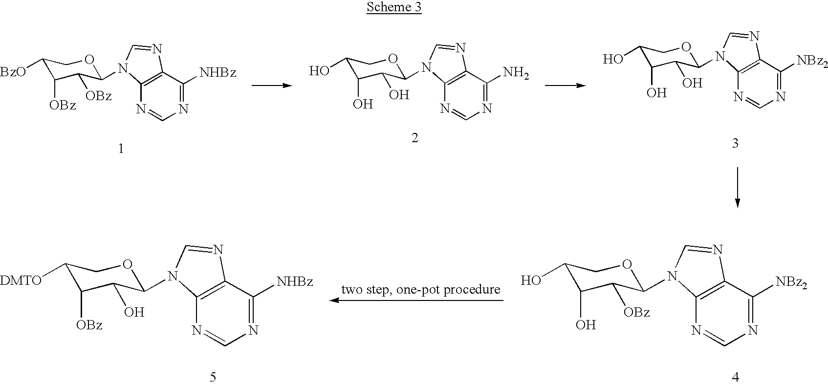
C1(O)C(O)C(O)C(N2C3=C(C([NBz2])=NC=N3)N=C2)OC1.C1([BzO])C([OBz])C([OBz])C(N2C3=C(C([NHBz])=NC=N3)N=C2)OC1.C1(O)C(O)C(O)C(N2C3=C(C(N)=NC=N3)N=C2)OC1.C1(O)C(O)C([OBz])C(N2C3=C(C([NBz2])=NC=N3)N=C2)OC1.C1([DMTO])C([OBz])C(O)C(N2C3=C(C([NHBz])=NC=N3)N=C2)OC1
